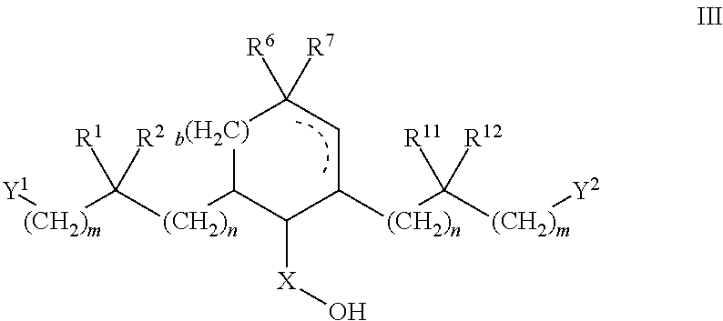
[Y1][(CH2)m]C([(CH2)n]C1C([X]O)C([(CH2)n]C([(CH2)m][Y2])([R11])[R12])CC([R6])([R7])[b(H2C)]1)([R1])[R2]
